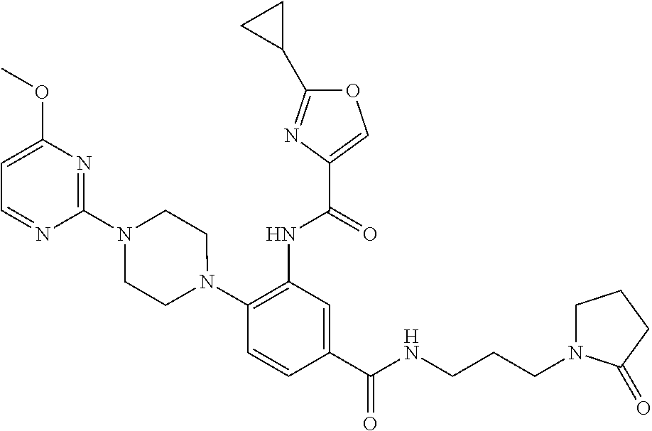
C1(NC(=O)C2=COC(C3CC3)=N2)=C(N2CCN(C3=NC(OC)=CC=N3)CC2)C=CC(C(=O)NCCCN2CCCC2=O)=C1
